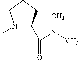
N1(C)C(C(=O)N(C)C)CCC1
